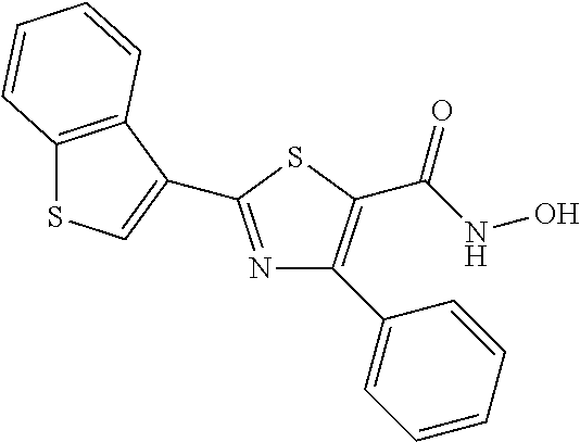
C12=C(C(C3=NC(C4=CC=CC=C4)=C(C(NO)=O)S3)=CS1)C=CC=C2
